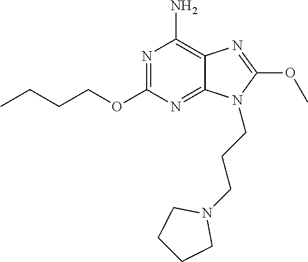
N1=C(OCCCC)N=C2C(=C1N)N=C(OC)N2CCCN1CCCC1
